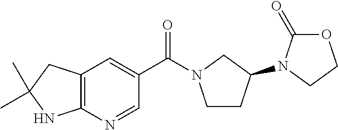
C(C1=CC2=C(N=C1)NC(C)(C)C2)(=O)N1CCC(N2C(=O)OCC2)C1
